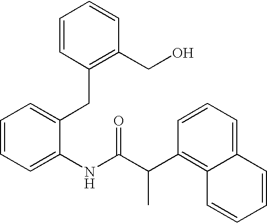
C1=CC=C(NC(C(C2=C3C(=CC=C2)C=CC=C3)C)=O)C(CC2=C(CO)C=CC=C2)=C1
